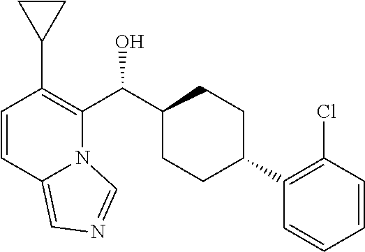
C1=CC2=CN=CN2C(C(C2CCC(C3=C(Cl)C=CC=C3)CC2)O)=C1C1CC1
